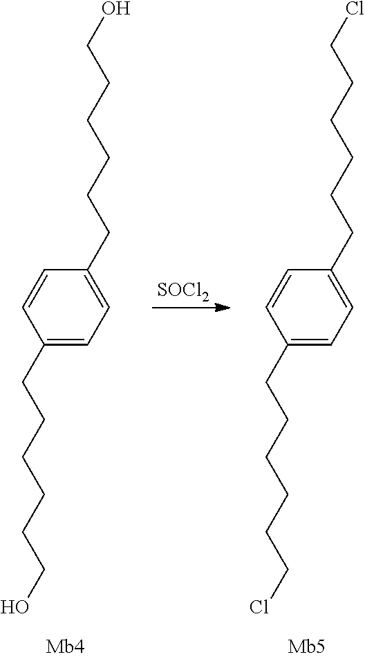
[SOCl2].C1=C(CCCCCCO)C=CC(CCCCCCO)=C1.C1=C(CCCCCCCl)C=CC(CCCCCCCl)=C1
